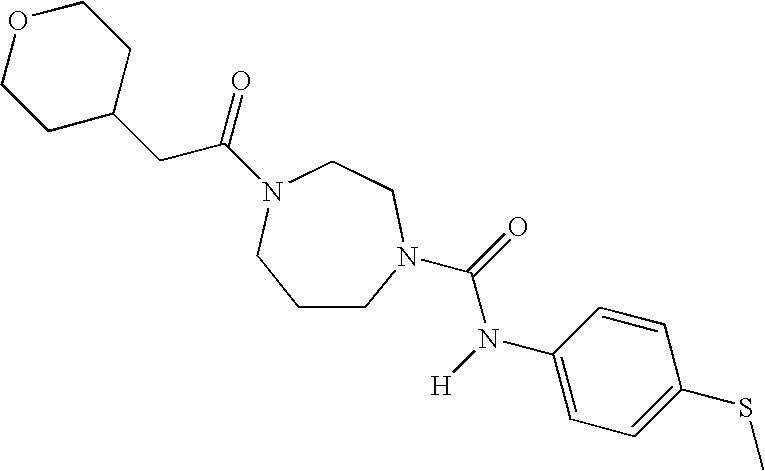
C1CN(C(=O)N([H])C2=CC=C(SC)C=C2)CCN(C(=O)CC2CCOCC2)C1
